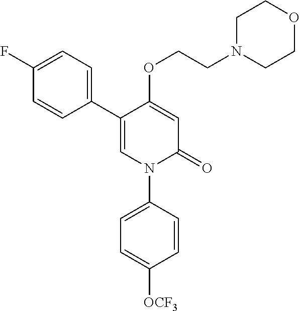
C1=C(OCCN2CCOCC2)C(C2=CC=C(F)C=C2)=CN(C2=CC=C([OCF3])C=C2)C1=O
